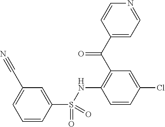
C1=CC(Cl)=CC(C(C2=CC=NC=C2)=O)=C1NS(C1=CC(C#N)=CC=C1)(=O)=O
